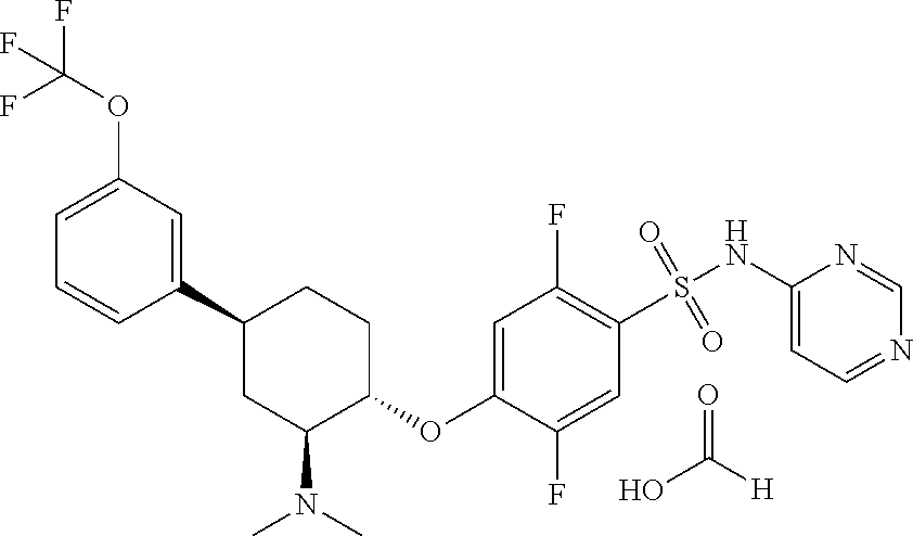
C1(C2=CC(OC(F)(F)F)=CC=C2)CC(N(C)C)C(OC2=CC(F)=C(S(=O)(=O)NC3=CC=NC=N3)C=C2F)CC1.OC([H])=O
